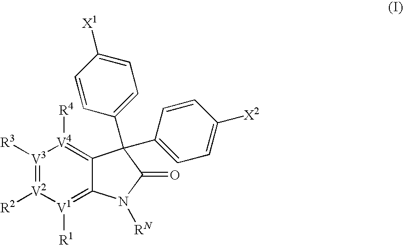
[V3]1([R3])=[V2]([R2])[V1]([R1])=C2C(=[V4]1[R4])C(C1=CC=C([X1])C=C1)(C1=CC=C([X2])C=C1)C(=O)N2[RN]
